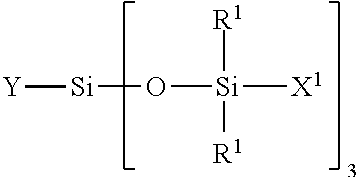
O([Si]([X1])([R1])[R1])[Si][Y]
